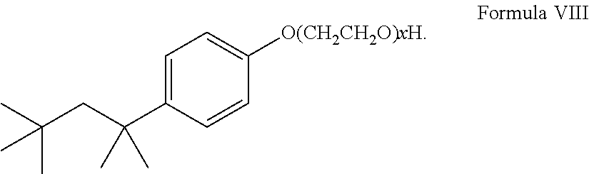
C1=C(C(CC(C)(C)C)(C)C)C=CC([O(CH2CH2O)xH])=C1
